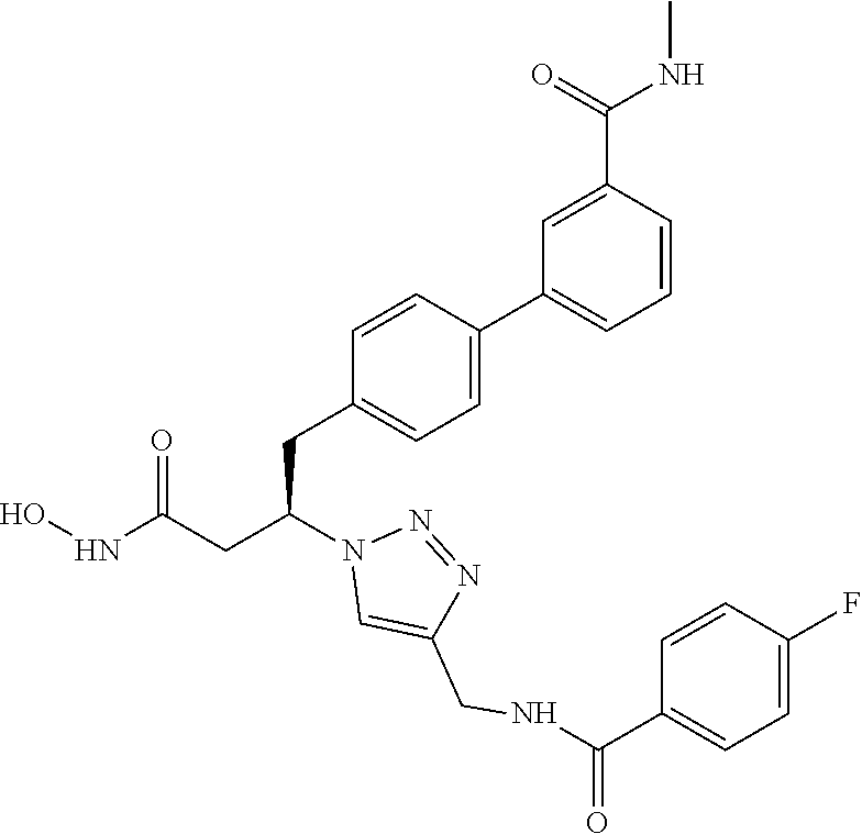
C1(CC(CC(NO)=O)N2C=C(CNC(C3=CC=C(F)C=C3)=O)N=N2)=CC=C(C2=CC=CC(C(NC)=O)=C2)C=C1
